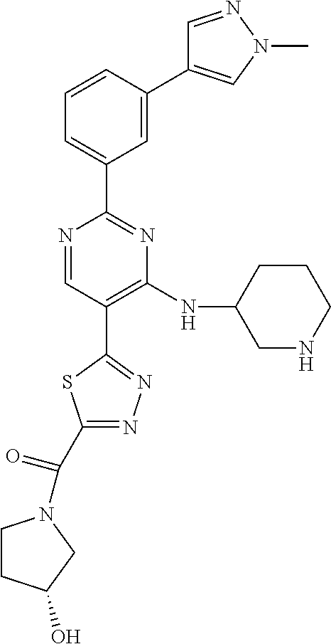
N1=CC(C2=NN=C(C(=O)N3CCC(O)C3)S2)=C(NC2CNCCC2)N=C1C1=CC=CC(C2=CN(C)N=C2)=C1
